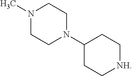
N1(C)CCN(C2CC[NH]CC2)CC1
